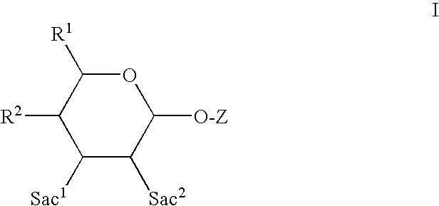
C1([Sac1])C([Sac2])C([O-Z])OC([R1])C1[R2]
